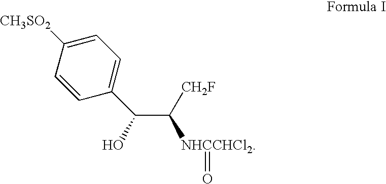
[CH2F]C(C(O)C1=CC=C([CH3SO2])C=C1)[NHCCHCl2]=O
